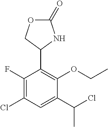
C1(C(Cl)C)=CC(Cl)=C(F)C(C2NC(=O)OC2)=C1OCC
